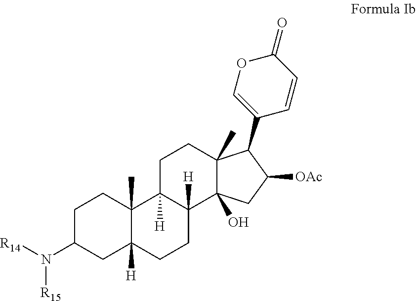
C1C(N([R14])[R15])CC2([H])C(C)(C1)C1([H])C([H])(CC2)C2(O)C(C)(CC1)C(C1=COC(=O)C=C1)C([OAc])C2
